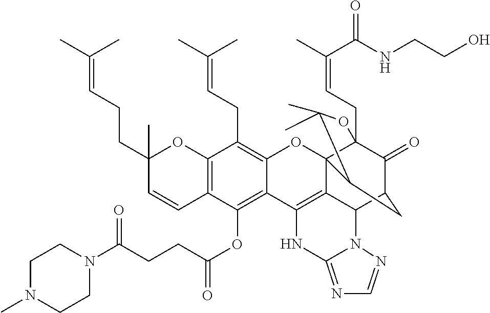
C12=C(C(OC(CCC(N3CCN(C)CC3)=O)=O)=C3C(=C1CC=C(C)C)OC14C5(CC=C(C)C(NCCO)=O)C(=O)C(CC1C(C)(C)O5)C1C4=C3NC3=NC=NN13)C=CC(CCC=C(C)C)(C)O2
